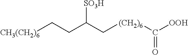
C(C[(CH2)6]C([OOH])=O)([SO3H])CC[CH3(CH2)6]
